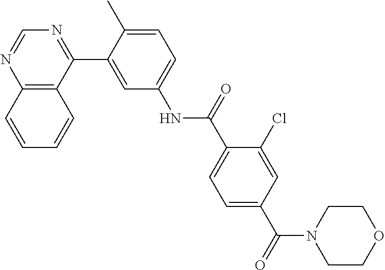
C12=C(C(C3=CC(NC(C4=CC=C(C(=O)N5CCOCC5)C=C4Cl)=O)=CC=C3C)=NC=N1)C=CC=C2
